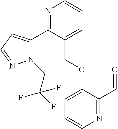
N1=C(C2=CC=NN2CC(F)(F)F)C(COC2=CC=CN=C2C=O)=CC=C1
